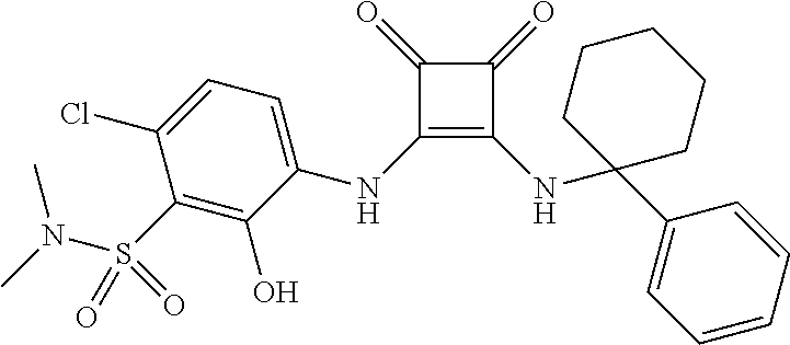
C1(=O)C(NC2=CC=C(Cl)C(S(=O)(N(C)C)=O)=C2O)=C(NC2(C3=CC=CC=C3)CCCCC2)C1=O
